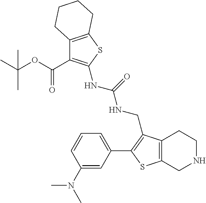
C12=C(SC(NC(NCC3=C(C4=CC=CC(N(C)C)=C4)SC4=C3CCNC4)=O)=C1C(=O)OC(C)(C)C)CCCC2
